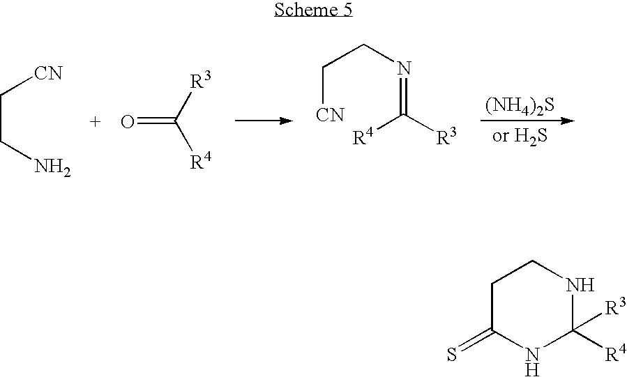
[(NH4)2S].C(CN=C([R4])[R3])[CN].[CN]CCN.O=C([R3])[R4].C1C(=S)NC([R4])([R3])NC1
